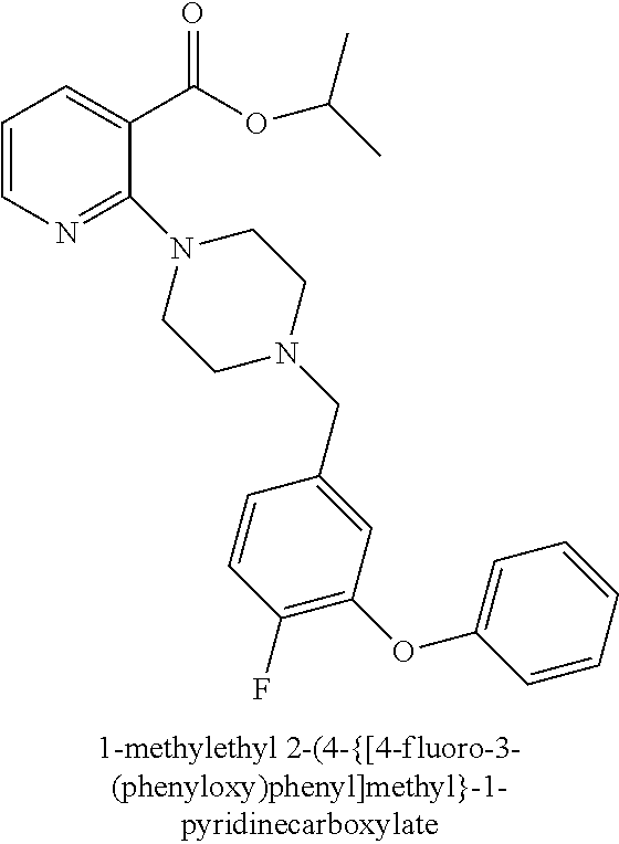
C1=CN=C(N2CCN(CC3=CC(OC4=CC=CC=C4)=C(F)C=C3)CC2)C(C(OC(C)C)=O)=C1
